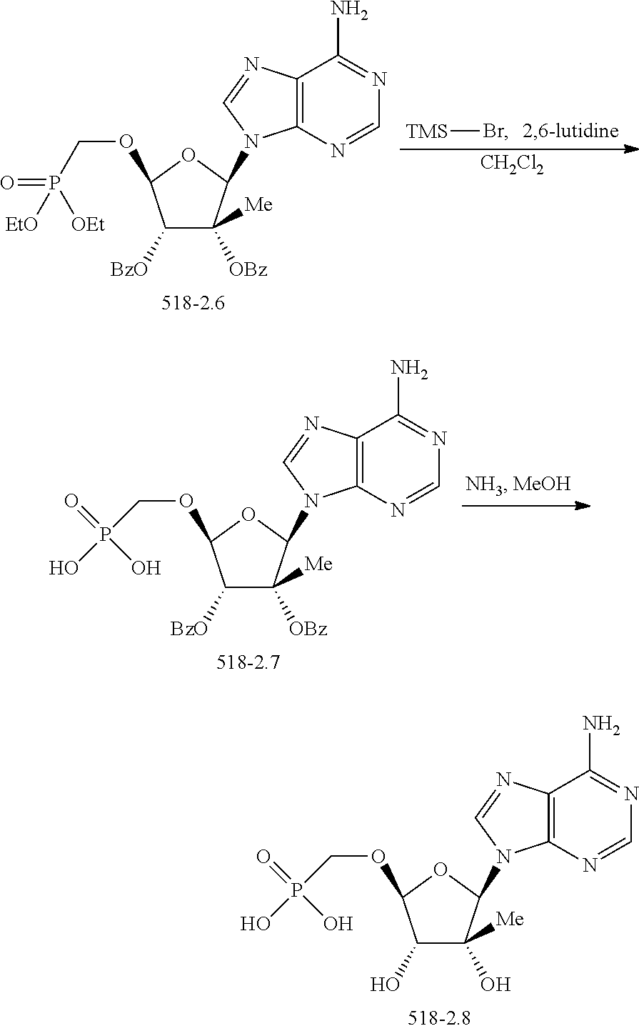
[TMS]Br.C1([BzO])C([OBz])([Me])C(N2C3=C(C(N)=NC=N3)N=C2)OC1OCP([EtO])(=O)[OEt].[CH2Cl2].C1([BzO])C([OBz])([Me])C(N2C3=C(C(N)=NC=N3)N=C2)OC1OCP(O)(=O)O.C1(O)C(O)([Me])C(N2C3=C(C(N)=NC=N3)N=C2)OC1OCP(O)(=O)O
